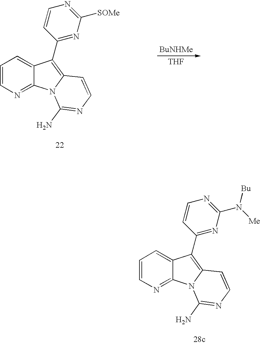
C1=CN=C2C(=C1)C(C1=NC([SOMe])=NC=C1)=C1N2C(N)=NC=C1.[THF].[BuNHMe].C1=CN=C2C(=C1)C(C1=NC(N([Bu])[Me])=NC=C1)=C1N2C(N)=NC=C1
